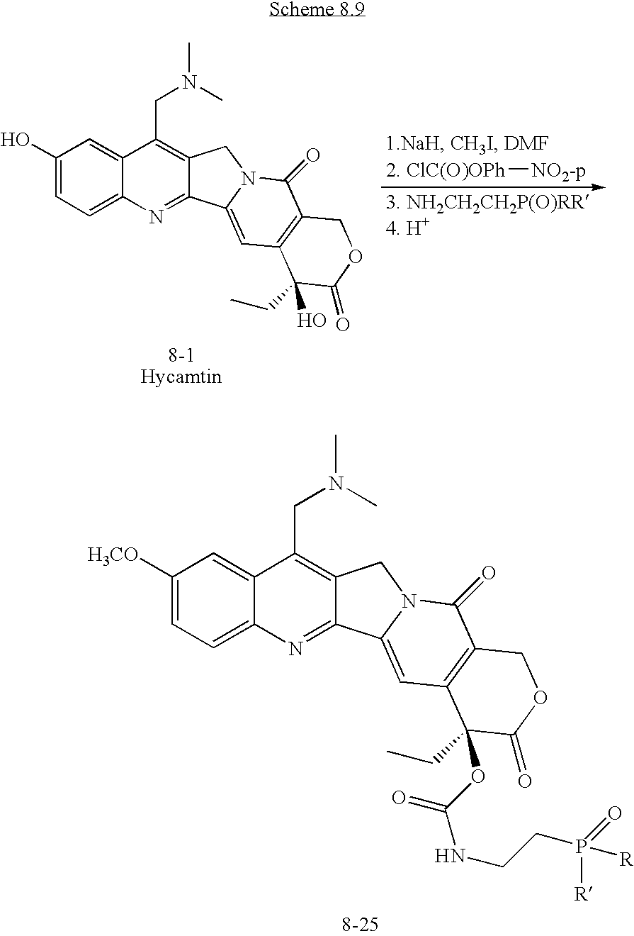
C1(O)=CC=C2C(=C1)C(CN(C)C)=C1C(=N2)C2=CC3=C(C(=O)N2C1)COC(=O)C3(CC)O.[2. ClC(O)OPh][NO2-p].C1([H3CO])=CC=C2C(=C1)C(CN(C)C)=C1C(=N2)C2=CC3=C(C(=O)N2C1)COC(=O)C3(CC)OC(NCCP(=O)([R])[R])=O
